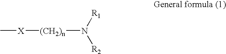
C[X][(CH2)n]N([R2])[R1]
